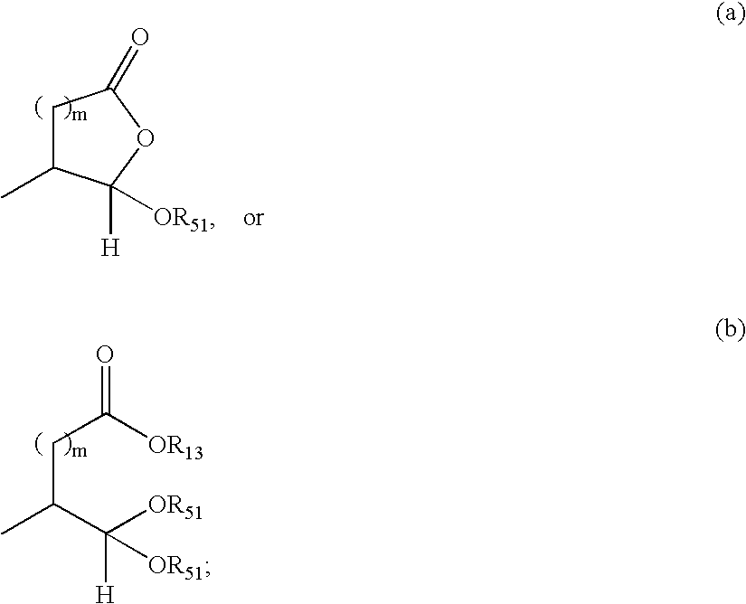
C(C(C([OR51])([H])[OR51])C)C([OR13])=O.C1C(C)C([H])([OR51])OC1=O
